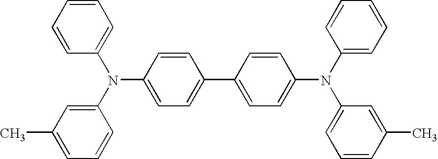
C1=CC(N(C2=CC=C(C3=CC=C(N(C4=CC=CC=C4)C4=CC=CC(C)=C4)C=C3)C=C2)C2=CC(C)=CC=C2)=CC=C1
